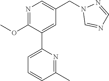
C1(OC)=NC=C(CN2C=NC=N2)C=C1C1=CC=CC(C)=N1
